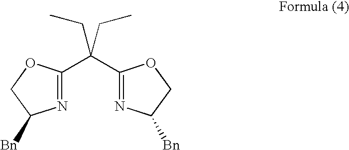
N1=C(C(C2=NC([Bn])CO2)(CC)CC)OCC1[Bn]
